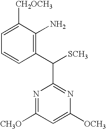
C1=C([CH2OCH3])C(N)=C(C([SCH3])C2=NC([OCH3])=CC([CH3O])=N2)C=C1
